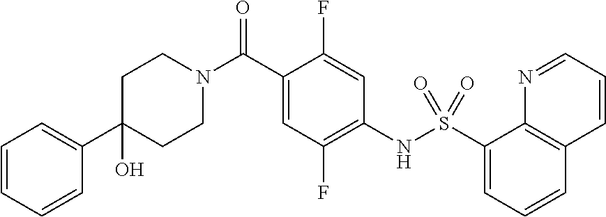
C1(C2=CC=CC=C2)(O)CCN(C(C2=CC(F)=C(NS(C3=CC=CC4=C3N=CC=C4)(=O)=O)C=C2F)=O)CC1
